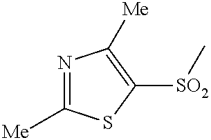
N1=C([Me])SC([SO2]C)=C1[Me]
